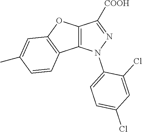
C12=C(OC3=C1C=CC(C)=C3)C([COOH])=NN2C1=CC=C(Cl)C=C1Cl
